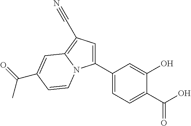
C1(C2=CC=C(C(O)=O)C(O)=C2)=CC(C#N)=C2N1C=CC(C(C)=O)=C2
